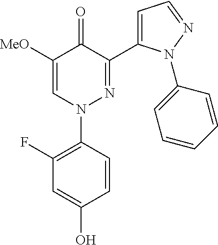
C1([MeO])=CN(C2=C(F)C=C(O)C=C2)N=C(C2=CC=NN2C2=CC=CC=C2)C1=O
